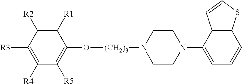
C1([R1])=C([R2])C([R3])=C([R4])C([R5])=C1O[(CH2)3]N1CCN(C2=CC=CC3=C2C=CS3)CC1
